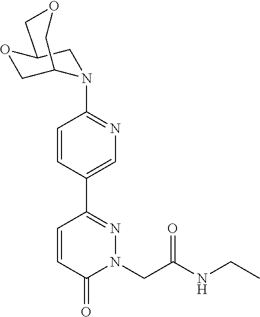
C1=CC(C2=NN(CC(NCC)=O)C(=O)C=C2)=CN=C1N1C2COC(C1)COC2
